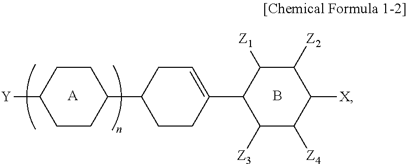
C1CC(C2CCC(C3C([Z3])C([Z4])C([X])C([Z2])C3[Z1])=CC2)CCC1[Y].[A].B
